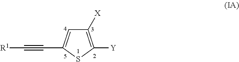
C1([X])=C([Y])SC(C#C[R1])=C1
